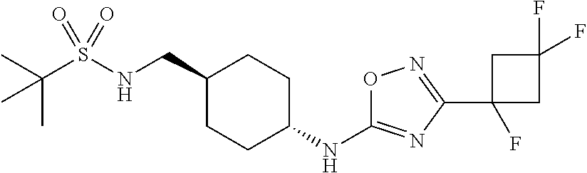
C(S(NCC1CCC(NC2=NC(C3(F)CC(F)(F)C3)=NO2)CC1)(=O)=O)(C)(C)C
